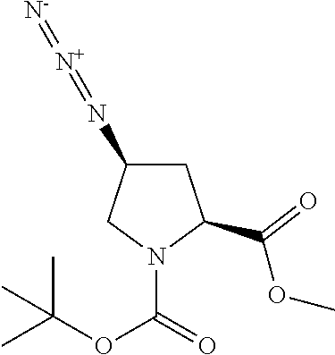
C1C(N=[N+]=[N-])CN(C(OC(C)(C)C)=O)C1C(OC)=O
